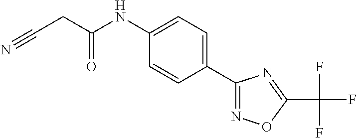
C1(NC(CC#N)=O)=CC=C(C2=NOC(C(F)(F)F)=N2)C=C1
